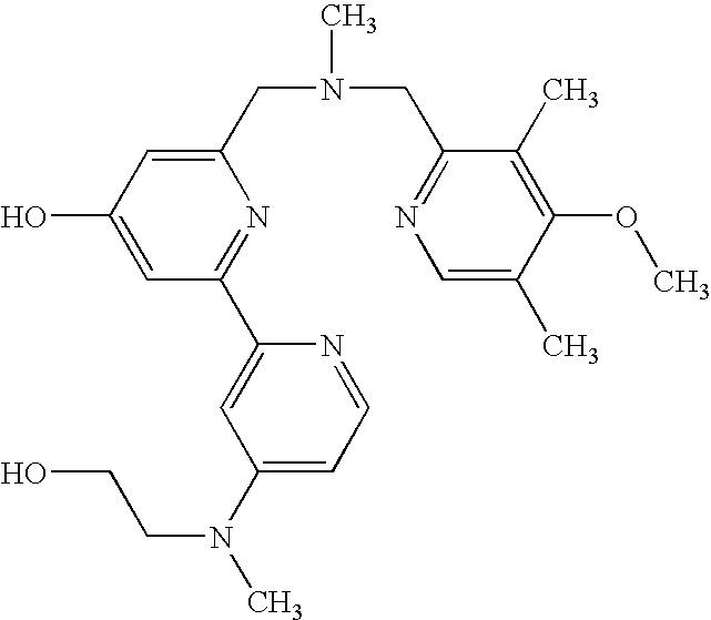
C1(CN(CC2=NC=C(C)C(OC)=C2C)C)=CC(O)=CC(C2=CC(N(C)CCO)=CC=N2)=N1
